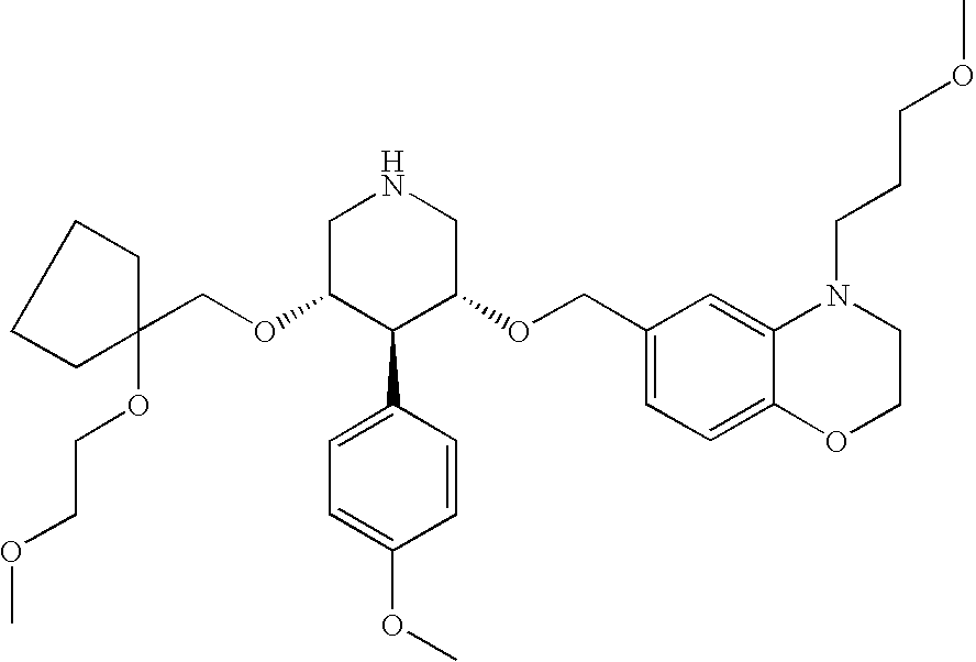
O(C1C(C2=CC=C(OC)C=C2)C(OCC2=CC=C3C(=C2)N(CCCOC)CCO3)CNC1)CC1(OCCOC)CCCC1
